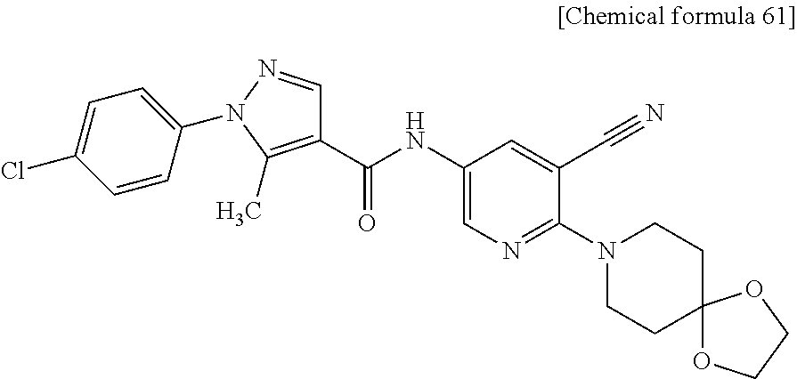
C1(C(NC2=CN=C(N3CCC4(CC3)OCCO4)C(C#N)=C2)=O)=C(C)N(C2=CC=C(Cl)C=C2)N=C1
